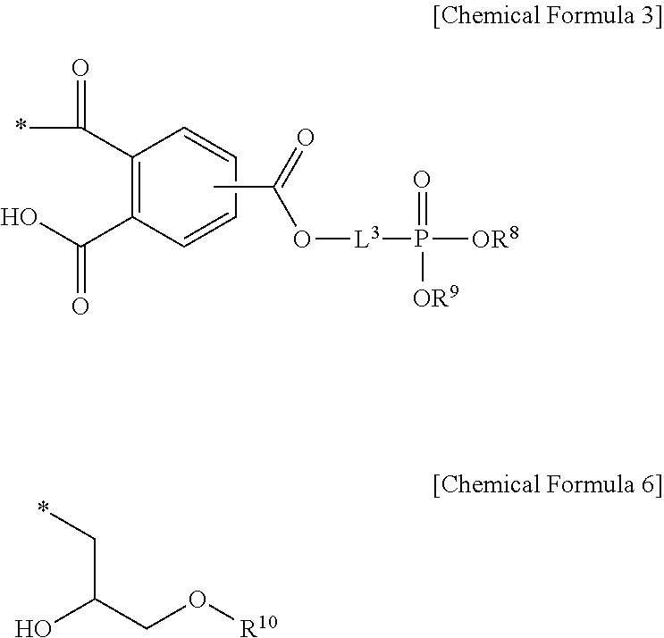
C1(C(*)=O)=C(C(O)=O)C=CC=C1.O([L3]P([OR8])(=O)[OR9])C(=O)C.C(C(CO[R10])O)*
